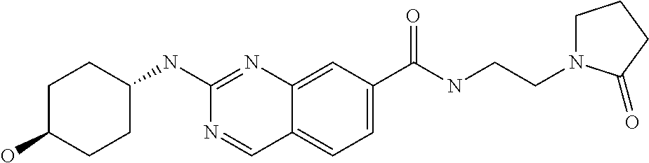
C1(O)CCC(NC2=NC3=CC(C(NCCN4CCCC4=O)=O)=CC=C3C=N2)CC1
